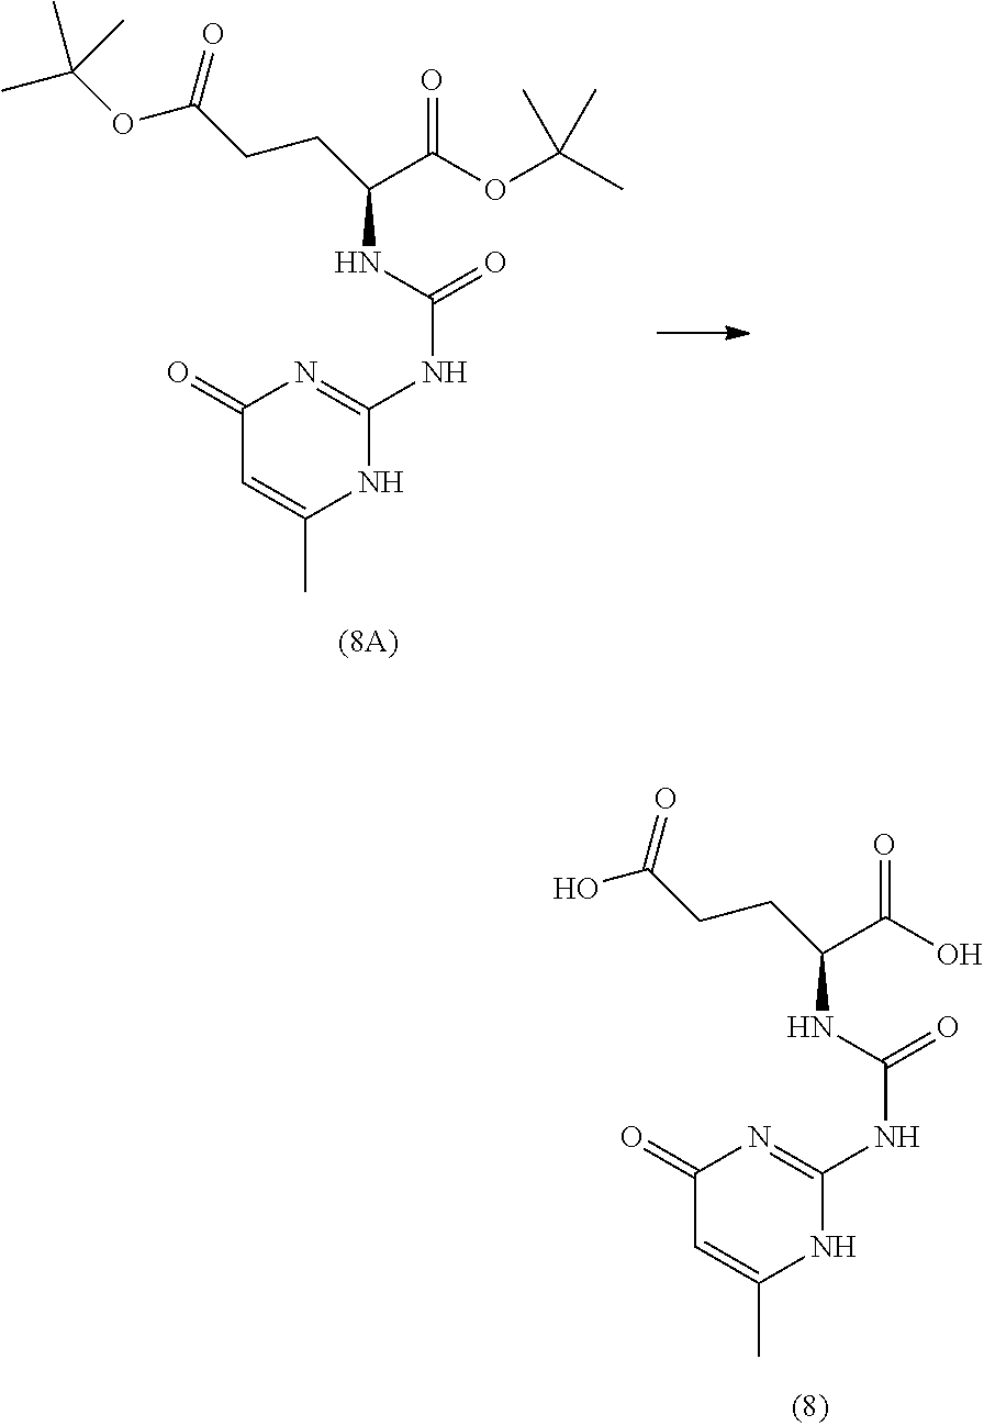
C1(=O)C=C(C)NC(NC(NC(CCC(O)=O)C(O)=O)=O)=N1.C1(=O)C=C(C)NC(NC(NC(CCC(OC(C)(C)C)=O)C(OC(C)(C)C)=O)=O)=N1
